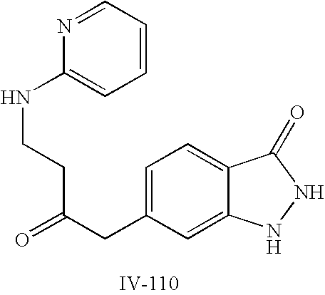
C1=C(CC(CCNC2=CC=CC=N2)=O)C=C2C(=C1)C(=O)NN2
